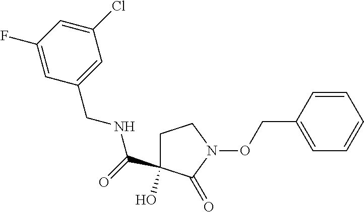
C1(F)=CC(CNC(=O)C2(O)CCN(OCC3=CC=CC=C3)C2=O)=CC(Cl)=C1
